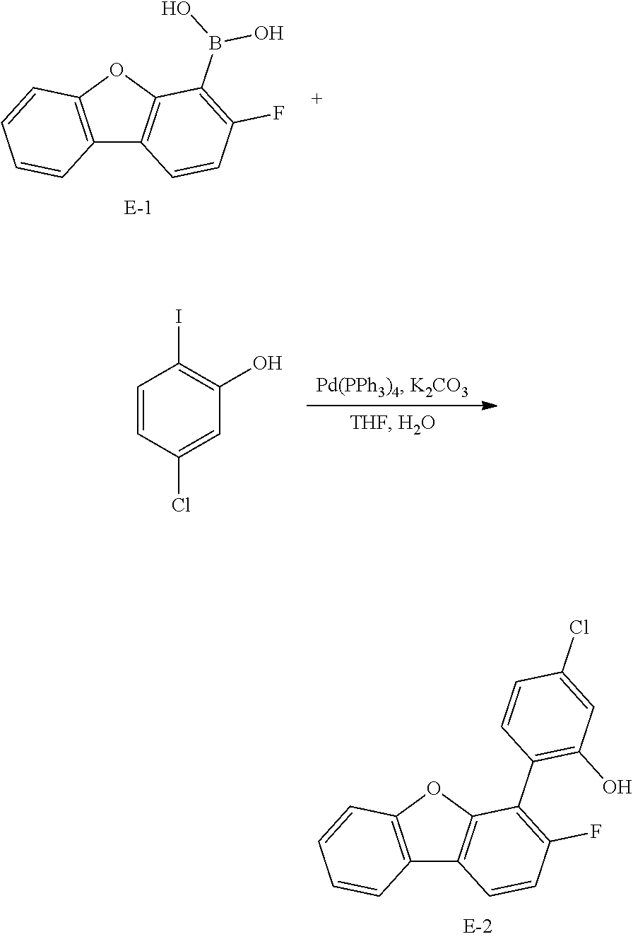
C12=C(OC3=C1C=CC(F)=C3C1=C(O)C=C(Cl)C=C1)C=CC=C2.C12=C(OC3=C1C=CC(F)=C3B(O)O)C=CC=C2.C1=CC(Cl)=CC(O)=C1I
